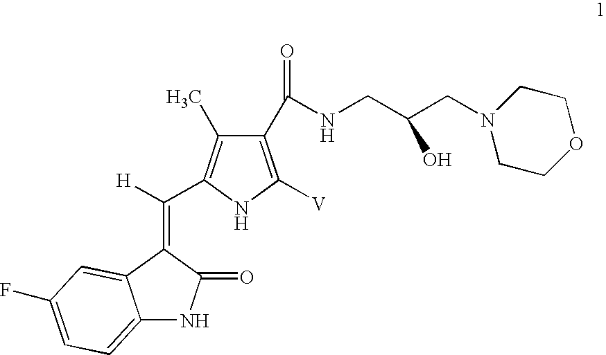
C1(C(=O)NCC(CN2CCOCC2)O)=C([V])NC(C([H])=C2C(=O)NC3=CC=C(F)C=C32)=C1C
